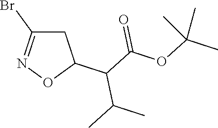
C1C(Br)=NOC1C(C(OC(C)(C)C)=O)C(C)C
